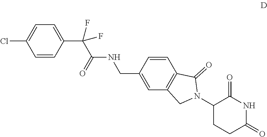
C1(Cl)=CC=C(C(C(=O)NCC2=CC3=C(C=C2)C(=O)N(C2CCC(=O)NC2=O)C3)(F)F)C=C1
